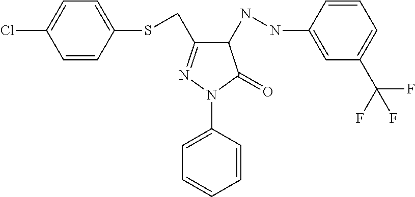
C1=CC(SCC2=NN(C3=CC=CC=C3)C(=O)C2NNC2=CC(C(F)(F)F)=CC=C2)=CC=C1Cl
